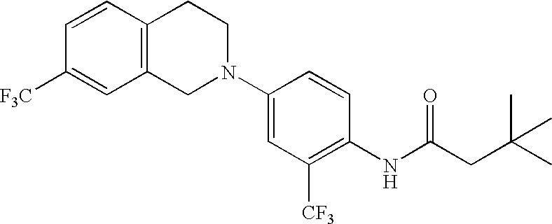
C1(N2CCC3=C(C2)C=C([F3C])C=C3)=CC([CF3])=C(NC(CC(C)(C)C)=O)C=C1
